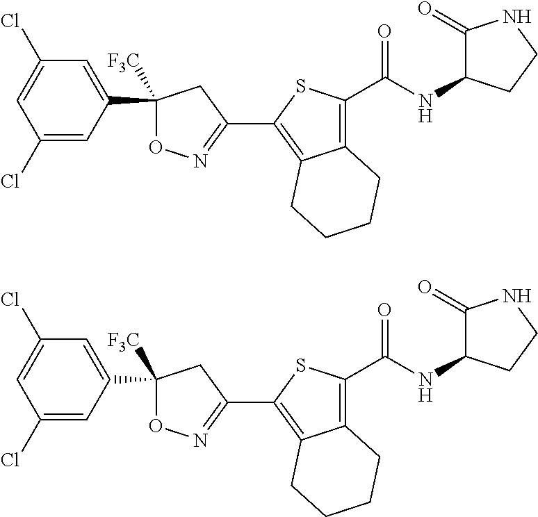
C1(C2=C3C(=C(C(NC4C(=O)NCC4)=O)S2)CCCC3)=NOC([F3C])(C2=CC(Cl)=CC(Cl)=C2)C1.C1(C2=C3C(=C(C(NC4C(=O)NCC4)=O)S2)CCCC3)=NOC([F3C])(C2=CC(Cl)=CC(Cl)=C2)C1
